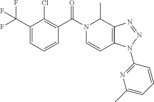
C12=C(C(C)N(C(C3=C(Cl)C(C(F)(F)F)=CC=C3)=O)C=C1)N=NN2C1=NC(C)=CC=C1
